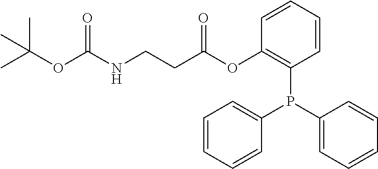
CC(OC(NCCC(OC1=C(P(C2=CC=CC=C2)C2=CC=CC=C2)C=CC=C1)=O)=O)(C)C
